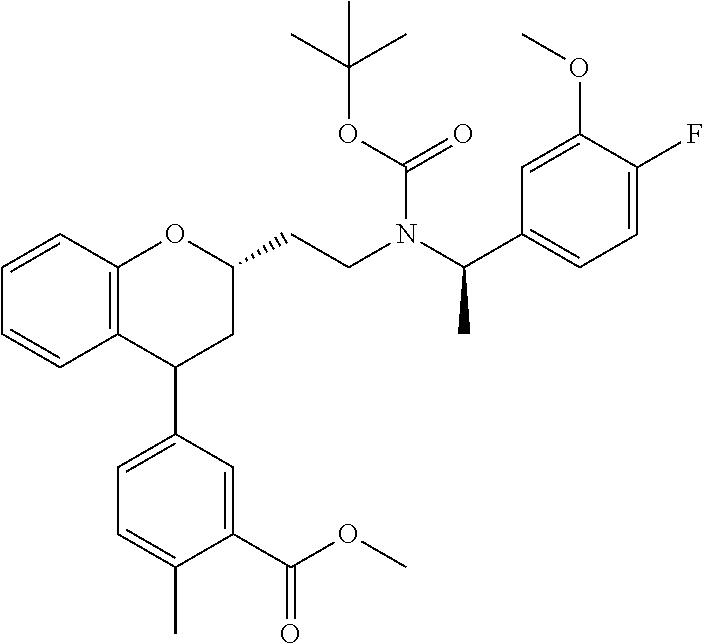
C12=C(C=CC=C1)OC(CCN(C(C1=CC=C(F)C(OC)=C1)C)C(OC(C)(C)C)=O)CC2C1=CC=C(C)C(C(OC)=O)=C1
